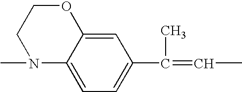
CN1C2=CC=C(C(C)=CC)C=C2OCC1
